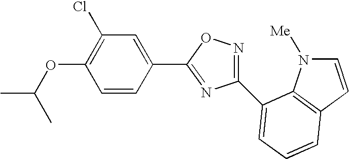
C1(OC(C)C)=C(Cl)C=C(C2=NC(C3=CC=CC4=C3N([Me])C=C4)=NO2)C=C1
